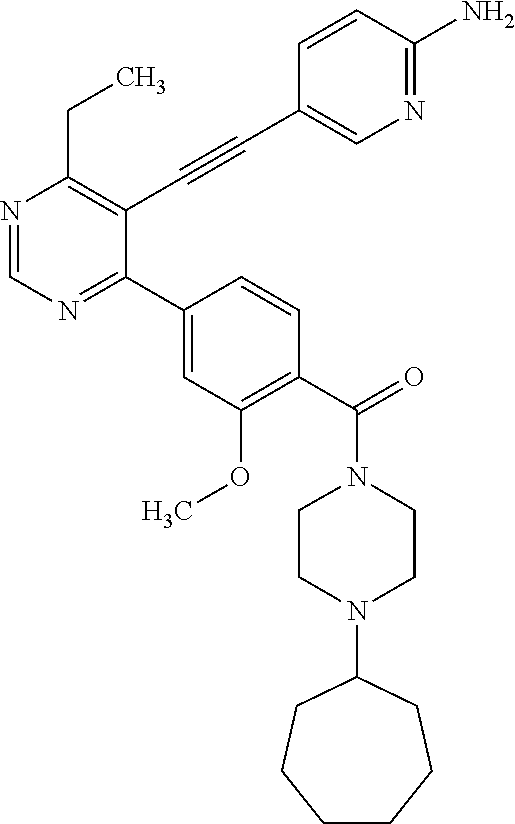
N1=CN=C(C2=CC(OC)=C(C(=O)N3CCN(C4CCCCCC4)CC3)C=C2)C(C#CC2=CN=C(N)C=C2)=C1CC
